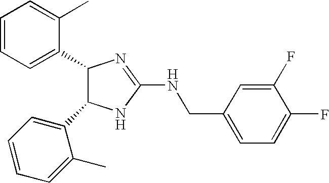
C1(C2C(C3=CC=CC=C3C)NC(NCC3=CC=C(F)C(F)=C3)=N2)=CC=CC=C1C
